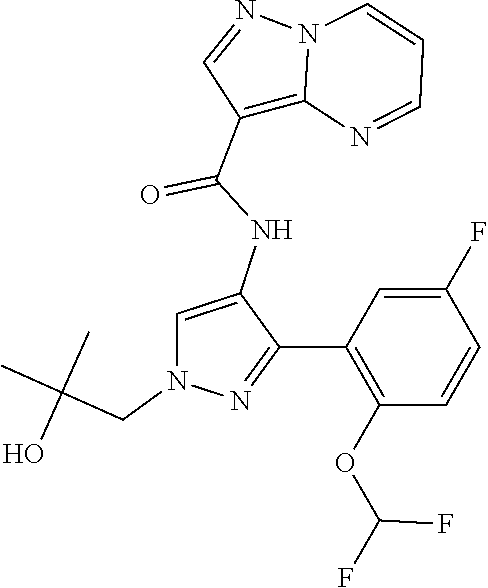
N12C(=C(C(NC3=CN(CC(C)(C)O)N=C3C3=C(OC(F)F)C=CC(F)=C3)=O)C=N1)N=CC=C2
